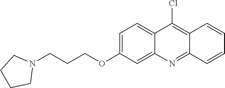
C12=CC=C(OCCCN3CCCC3)C=C1N=C1C(=C2Cl)C=CC=C1
